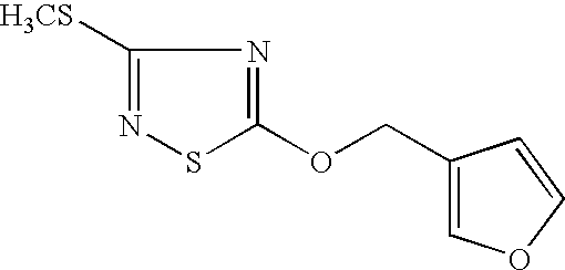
[H3CS]C1=NSC(OCC2=COC=C2)=N1
